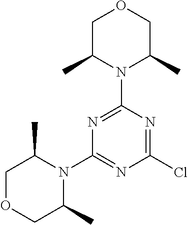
C1OCC(C)N(C2=NC(Cl)=NC(N3C(C)COCC3C)=N2)C1C
